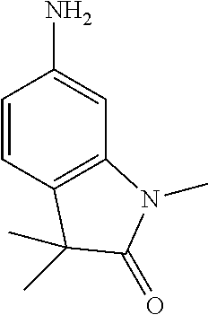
C1=CC2=C(C=C1N)N(C)C(=O)C2(C)C
